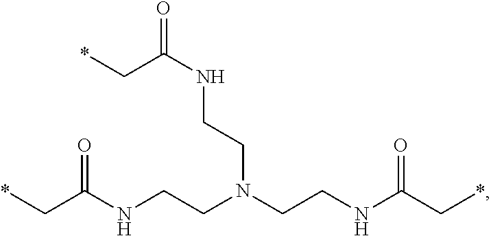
C(C(NCCN(CCNC(C*)=O)CCNC(=O)C*)=O)*
